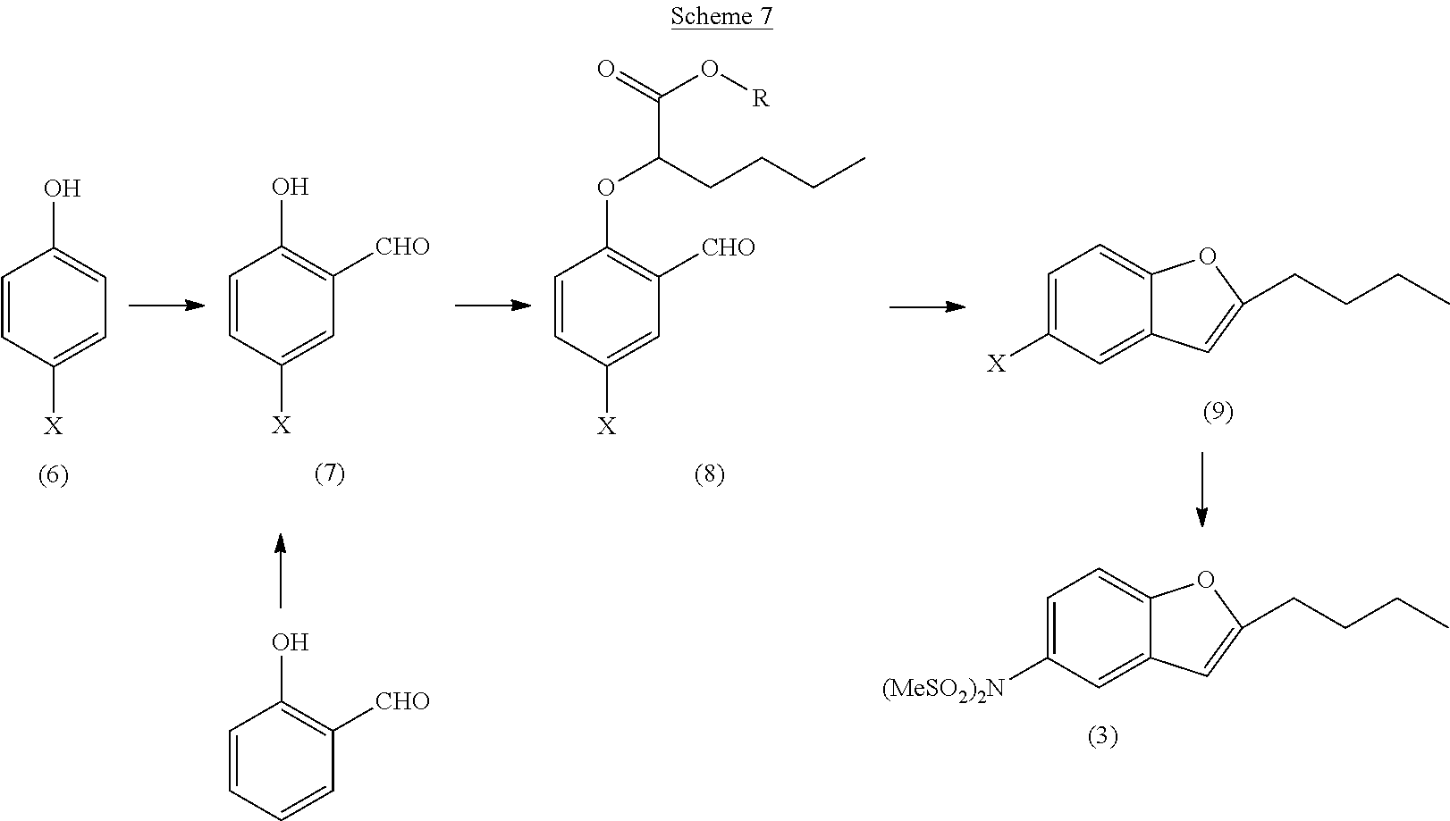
C1=CC([X])=CC=C1O.C1=CC([X])=CC([CHO])=C1O.C1=CC([X])=CC([CHO])=C1OC(CCCC)C(=O)O[R].C1=C([X])C=C2C(=C1)OC(CCCC)=C2.C1=C([(MeSO2)2N])C=C2C(=C1)OC(CCCC)=C2.C1=CC=CC([CHO])=C1O
